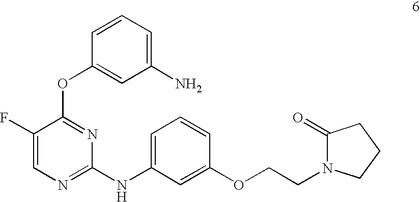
C1(F)=CN=C(NC2=CC=CC(OCCN3C(=O)CCC3)=C2)N=C1OC1=CC(N)=CC=C1
